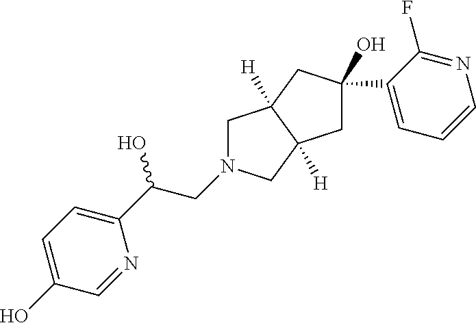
C(C(C1=CC=C(O)C=N1)O)N1CC2([H])C([H])(C1)CC(O)(C1=CC=CN=C1F)C2
